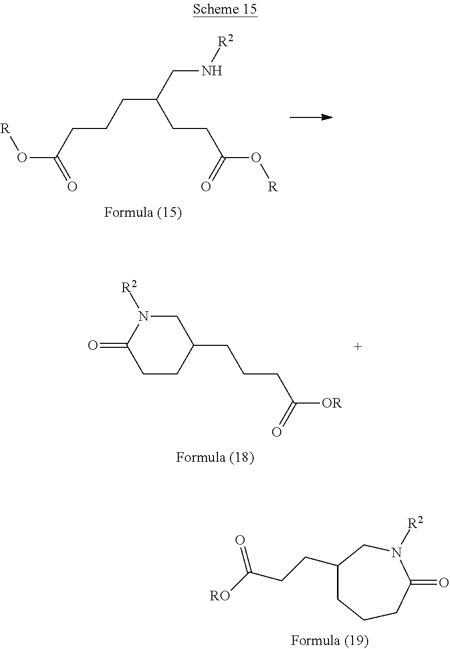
O(C(CCCC(CCC(O[R])=O)CN[R2])=O)[R].C1CC(CCCC([OR])=O)CN([R2])C1=O.C1(CCC([RO])=O)CCCC(=O)N([R2])C1
